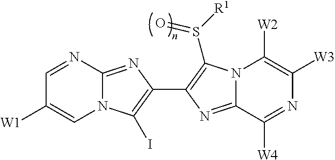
N12C(=NC(C3=C(S([R1])=O)N4C(=N3)C([W4])=NC([W3])=C4[W2])=C1I)N=CC([W1])=C2
